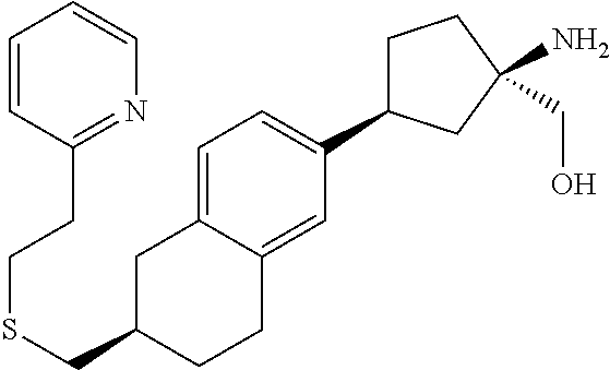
C1=C2C(=CC(C3CCC(CO)(N)C3)=C1)CCC(CSCCC1=NC=CC=C1)C2
